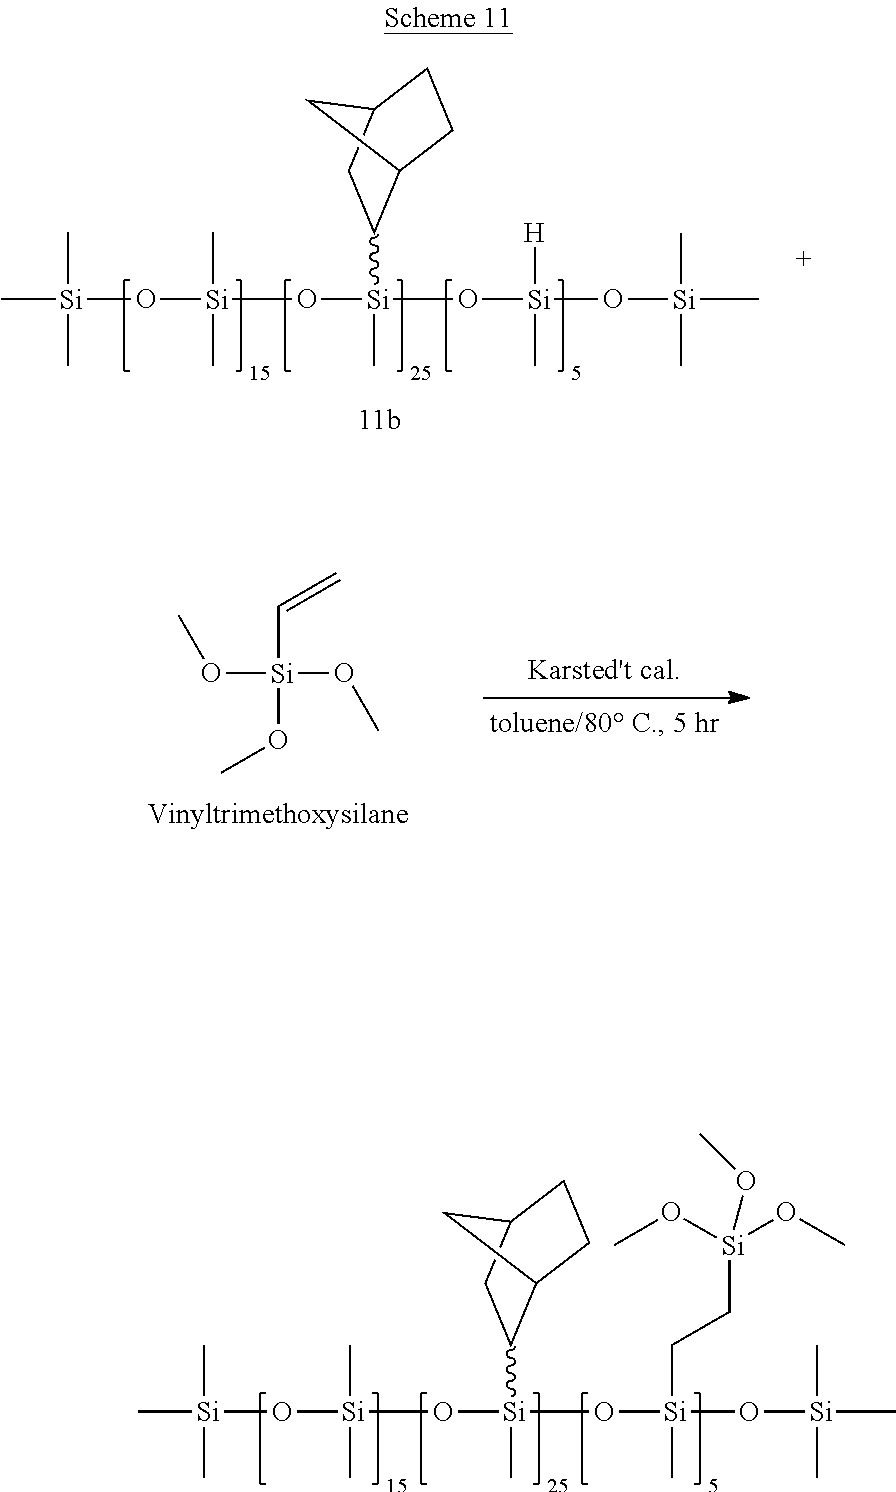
C[Si](C)(C)O[Si](C)(C)O[Si](C)(O[Si](O[Si](C)(C)C)(CC[Si](OC)(OC)OC)C)C1C2CCC(C1)C2.C[Si](C)(C)O[Si](C)(C)O[Si](C)(O[Si](O[Si](C)(C)C)([H])C)C1C2CCC(C1)C2.O([Si](OC)(C=C)OC)C
